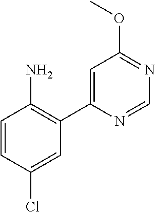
C1=C(C2=C(N)C=CC(Cl)=C2)N=CN=C1OC
